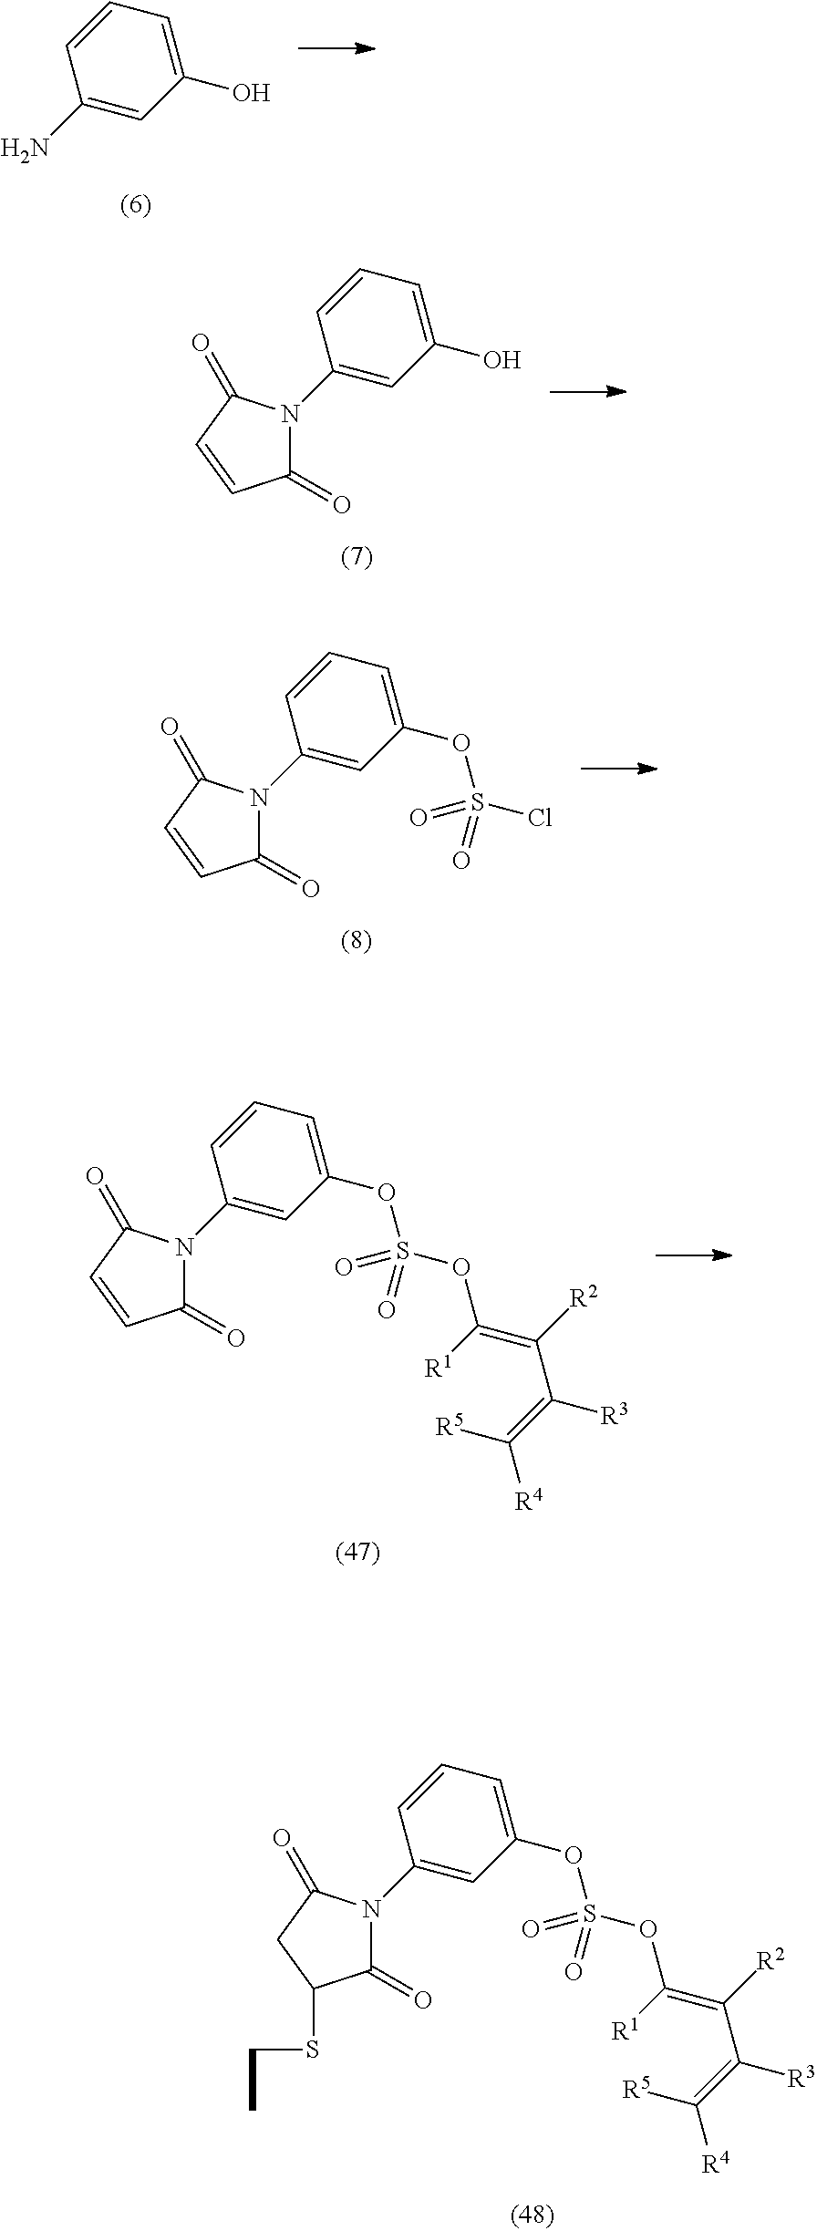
C1=CC=C(O)C=C1N.C1=CC=C(O)C=C1N1C(=O)C=CC1=O.C1=CC=C(OS(Cl)(=O)=O)C=C1N1C(=O)C=CC1=O.C1(=O)C=CC(=O)N1C1=CC(OS(OC(=C([R2])C(=C([R4])[R5])[R3])[R1])(=O)=O)=CC=C1.C1(=O)C(SCC)CC(=O)N1C1=CC(OS(OC(=C([R2])C(=C([R4])[R5])[R3])[R1])(=O)=O)=CC=C1
